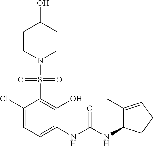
C1(Cl)=CC=C(NC(NC2C(C)=CCC2)=O)C(O)=C1S(=O)(=O)N1CCC(O)CC1
